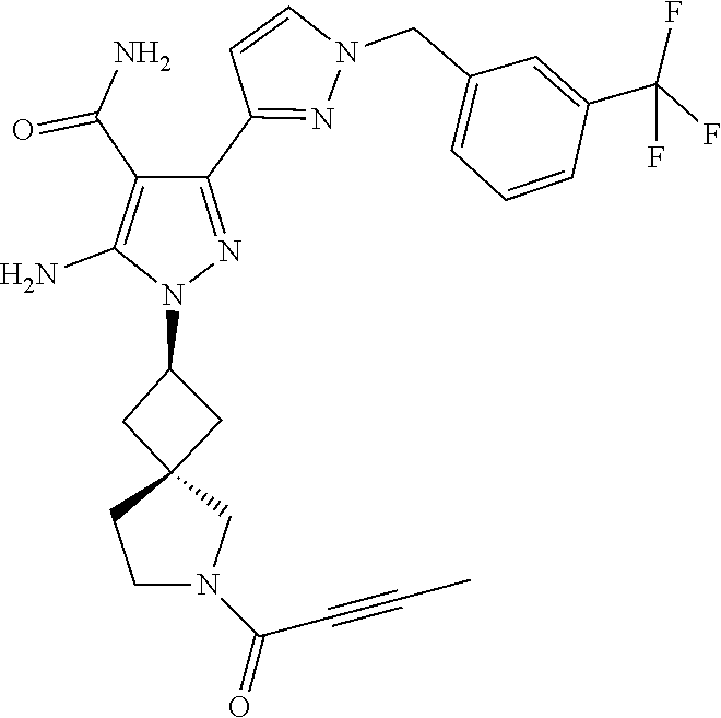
C12(CC(N3N=C(C4=NN(CC5=CC=CC(C(F)(F)F)=C5)C=C4)C(C(=O)N)=C3N)C1)CCN(C(C#CC)=O)C2
